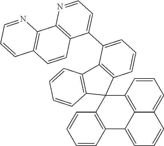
C12=C3C=CC=C1C=CC=C2C1=C(C32C3=C(C4=C2C=CC=C4)C(C2=CC=NC4=C2C=CC2=C4N=CC=C2)=CC=C3)C=CC=C1
